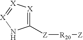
C1([Z][R20][Z])=[X][X]=[X]N1
